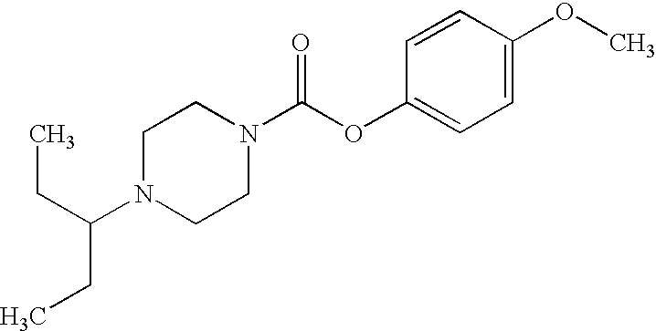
C1N(C(CC)CC)CCN(C(OC2=CC=C(OC)C=C2)=O)C1
